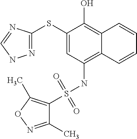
C1(SC2=NNC=N2)=CC(NS(=O)(=O)C2=C(C)ON=C2C)=C2C(=C1O)C=CC=C2
